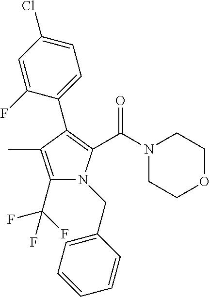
C1(C(F)(F)F)=C(C)C(C2=CC=C(Cl)C=C2F)=C(C(N2CCOCC2)=O)N1CC1=CC=CC=C1
